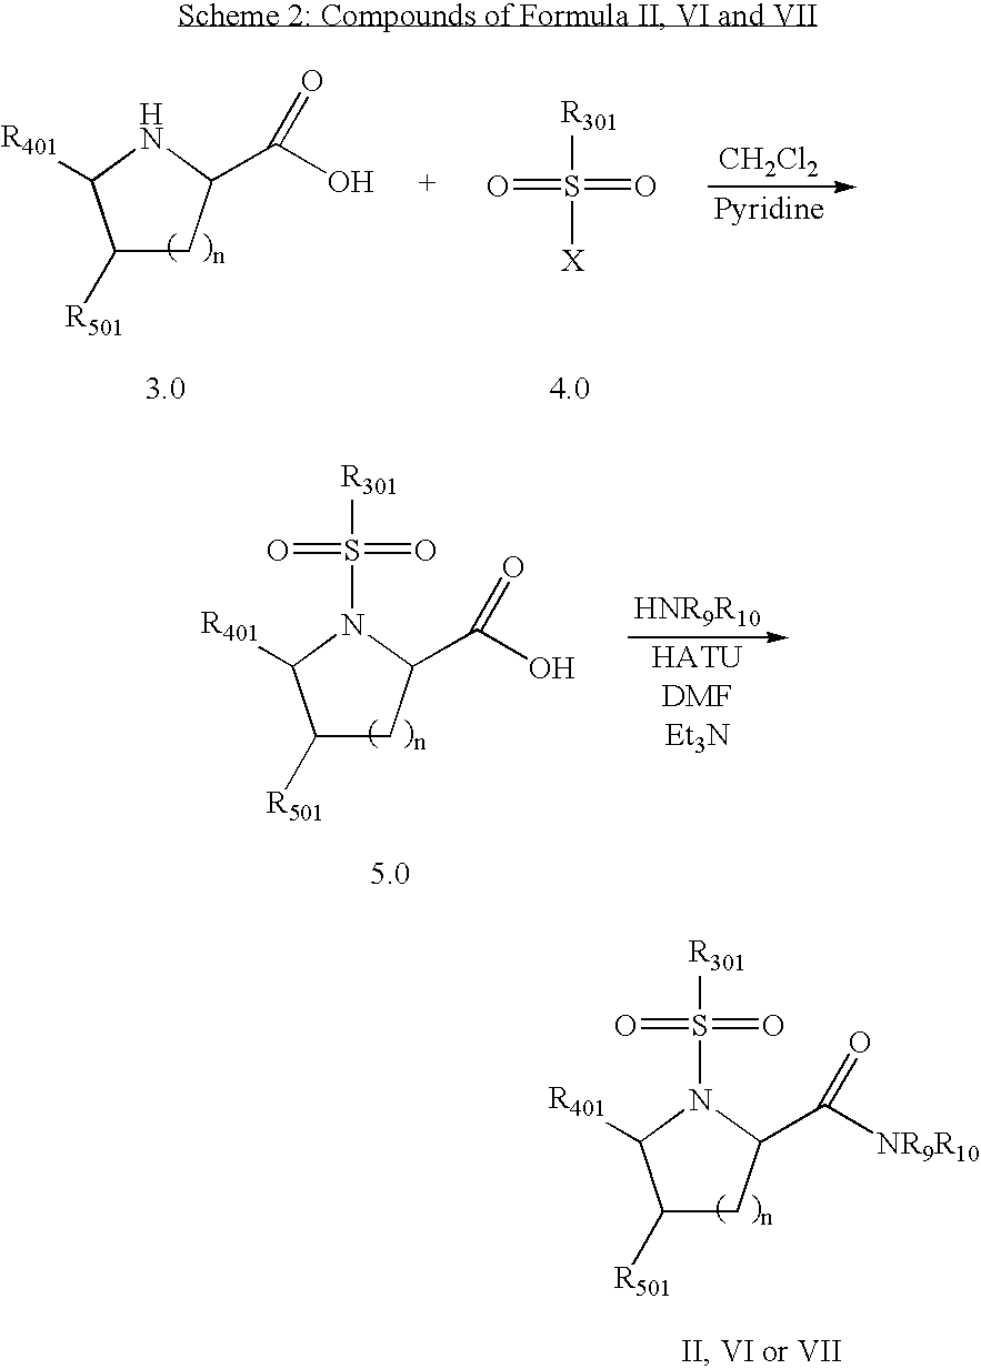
[R301]S(=O)(=O)[X].[CH2Cl2].C1([R501])CC(C(O)=O)NC1[R401].[R301]S(=O)(=O)N1C(C(O)=O)CC([R501])C1[R401].[R301]S(=O)(=O)N1C(C([NR9R10])=O)CC([R501])C1[R401]
